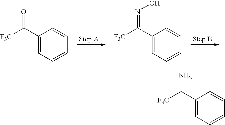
C1(C(=O)[F3C])=CC=CC=C1.C1(C(=NO)[F3C])=CC=CC=C1.C1(C(N)[F3C])=CC=CC=C1
